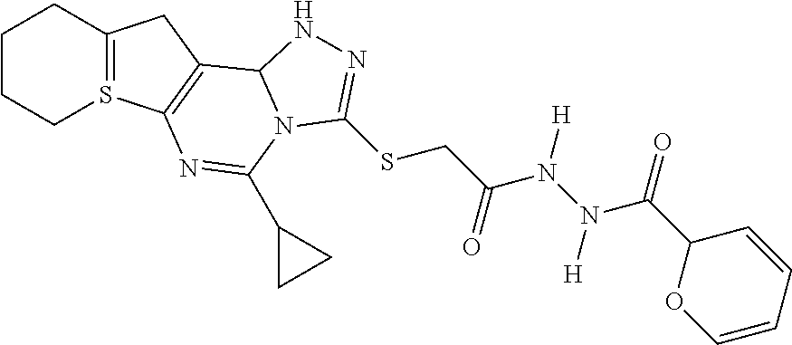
C1CCS2=C(C1)CC1=C2N=C(C2CC2)N2C1NN=C2SCC(=O)N([H])N([H])C(=O)C1OC=CC=C1
